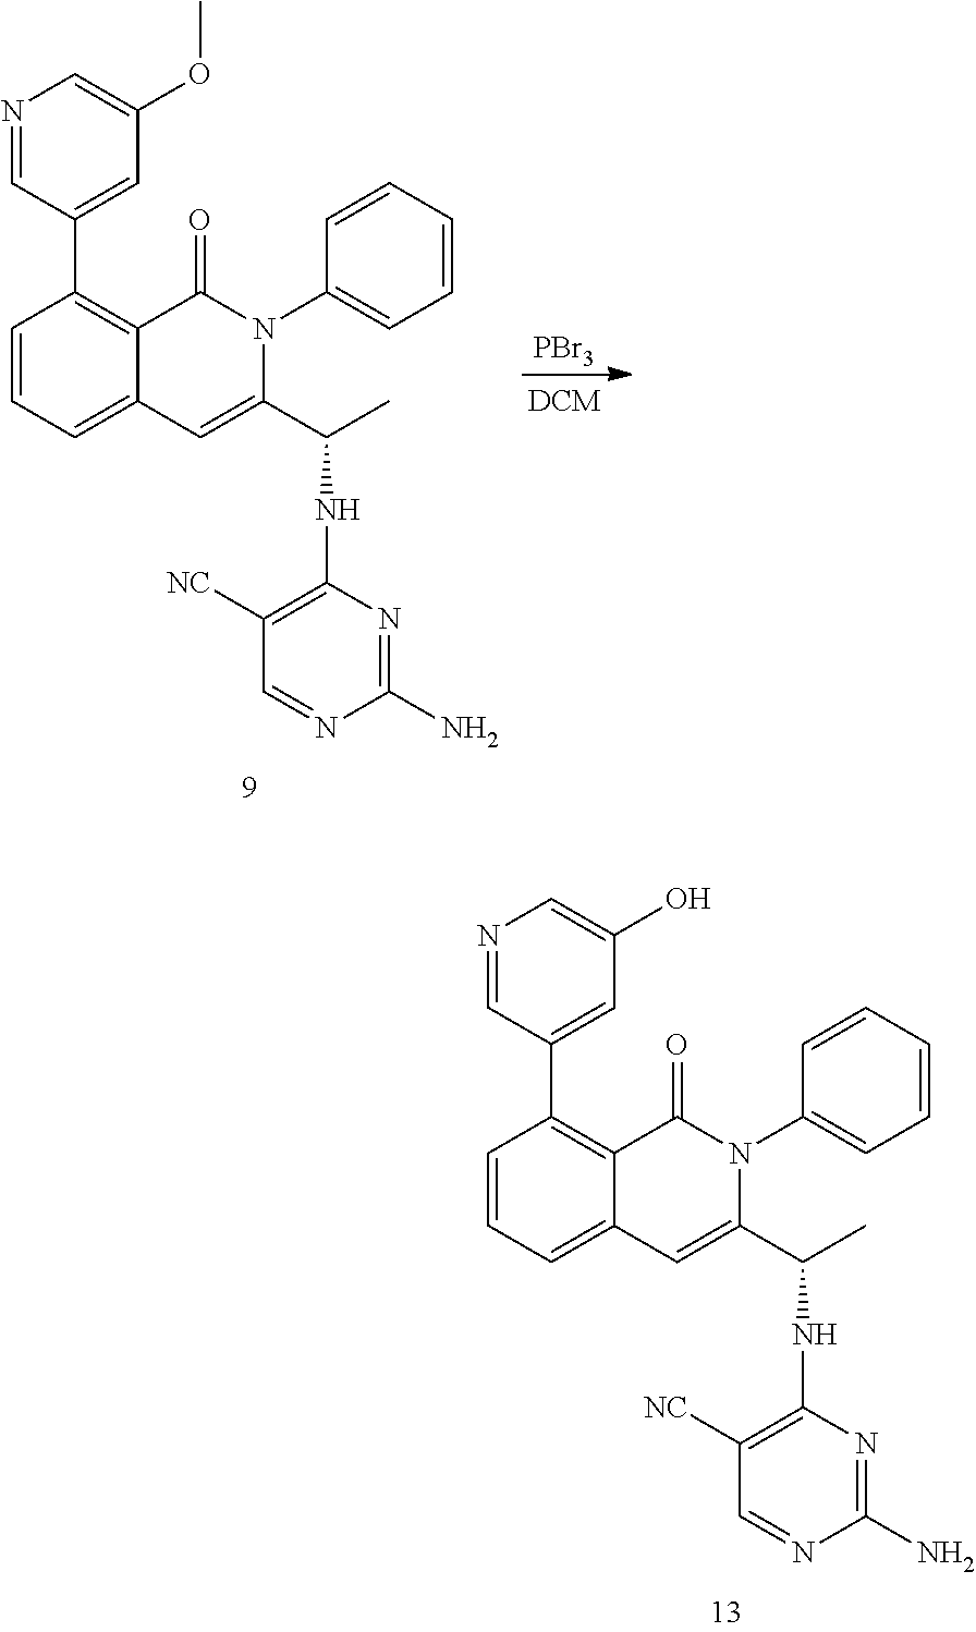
C1=C(N2C(=O)C3=C(C4=CC(OC)=CN=C4)C=CC=C3C=C2C(C)NC2=C([NC])C=NC(N)=N2)C=CC=C1.[PBr3].C1=C(N2C(=O)C3=C(C4=CC(O)=CN=C4)C=CC=C3C=C2C(C)NC2=C([NC])C=NC(N)=N2)C=CC=C1
